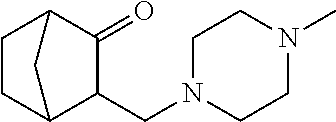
C1(CN2CCN(C)CC2)C2CCC(C1=O)C2
